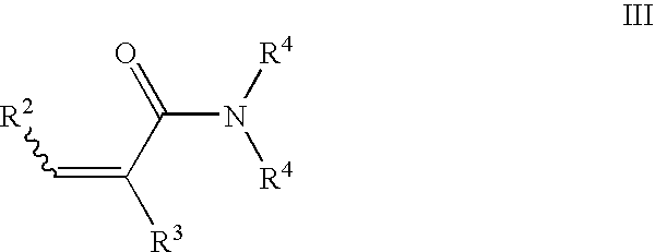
C(=C(C(N([R4])[R4])=O)[R3])[R2]
